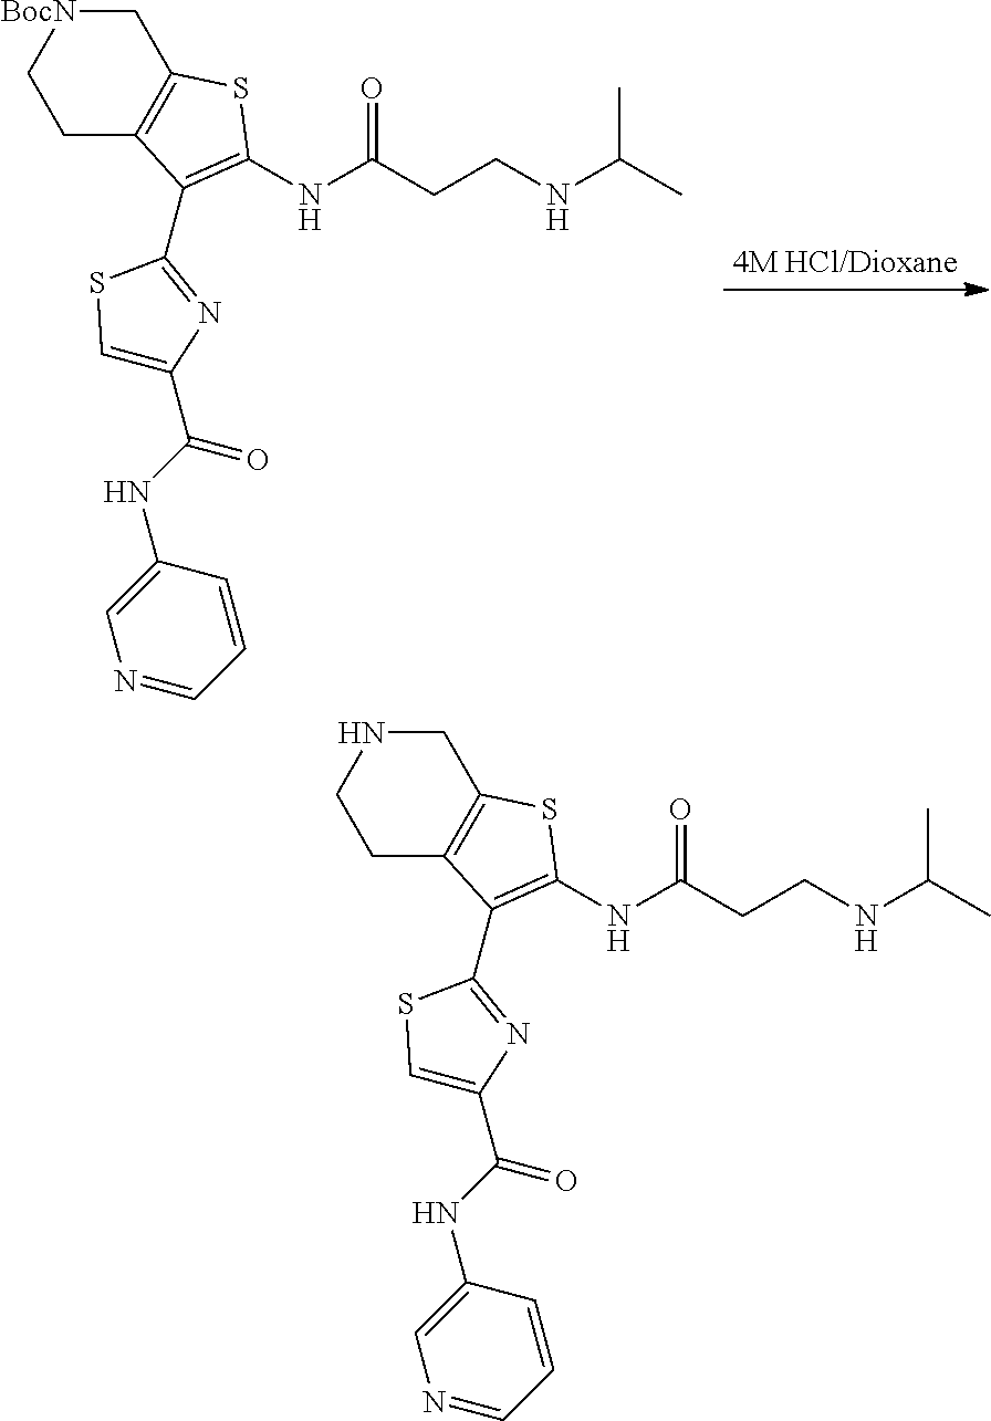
C1[BocN]CCC2=C1SC(NC(CCNC(C)C)=O)=C2C1=NC(C(NC2=CN=CC=C2)=O)=CS1.C1NCCC2=C1SC(NC(CCNC(C)C)=O)=C2C1=NC(C(NC2=CN=CC=C2)=O)=CS1
